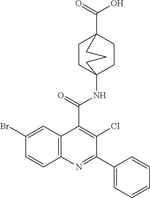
C12(NC(=O)C3=C(Cl)C(C4=CC=CC=C4)=NC4=C3C=C(Br)C=C4)CCC(C(=O)O)(CC1)CCC2
